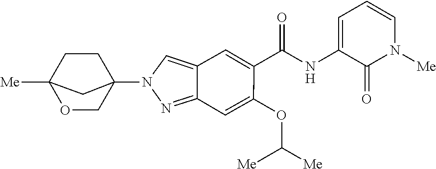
C1C2([Me])OCC(N3N=C4C(=C3)C=C(C(NC3=CC=CN([Me])C3=O)=O)C(OC([Me])[Me])=C4)(C1)C2
